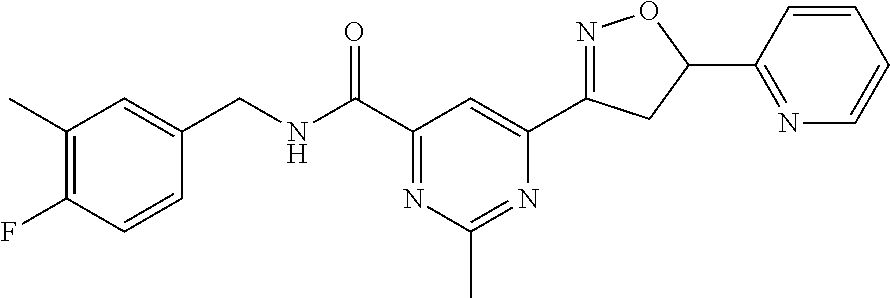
C1(C)=C(F)C=CC(CNC(C2=NC(C)=NC(C3=NOC(C4=NC=CC=C4)C3)=C2)=O)=C1
